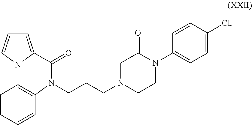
C1=C2N(C=C1)C1=C(N(CCCN3CCN(C4=CC=C(Cl)C=C4)C(=O)C3)C2=O)C=CC=C1
